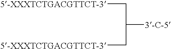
C([5-XXXTCTGACGTTCT-3])C([3-C-5])C[5-XXXTCTGACGTTCT-3]
